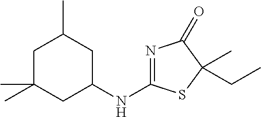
N(C1CC(C)(C)CC(C)C1)C1=NC(=O)C(CC)(C)S1
